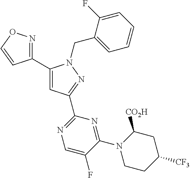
C1(C2=NOC=C2)=CC(C2=NC=C(F)C(N3CCC([CF3])CC3[CO2H])=N2)=NN1CC1=CC=CC=C1F
